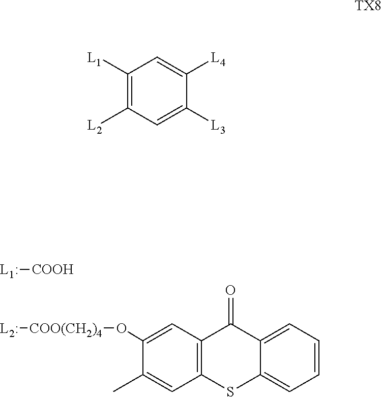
[L1:][COOH].[L2:][COO(CH2)4]OC1=CC2=C(C=C1C)SC1=CC=CC=C1C2=O.C1([L1])=C([L2])C=C([L3])C([L4])=C1.[TX8]
